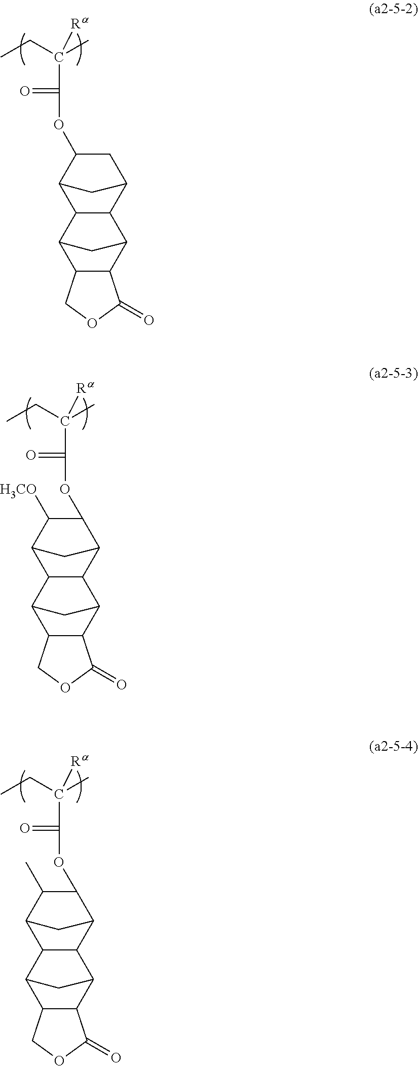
CCC(C)(C(=O)OC1CC2C3C4C5C(C(C4)C3C1C2)COC5=O)[Ra].CCC(C)(C(=O)OC1C2C3C4C5C(C(C4)C3C(C1[H3CO])C2)COC5=O)[Ra].CCC(C)(C(=O)OC1C2C3C4C5C(C(C4)C3C(C1C)C2)COC5=O)[Ra]
